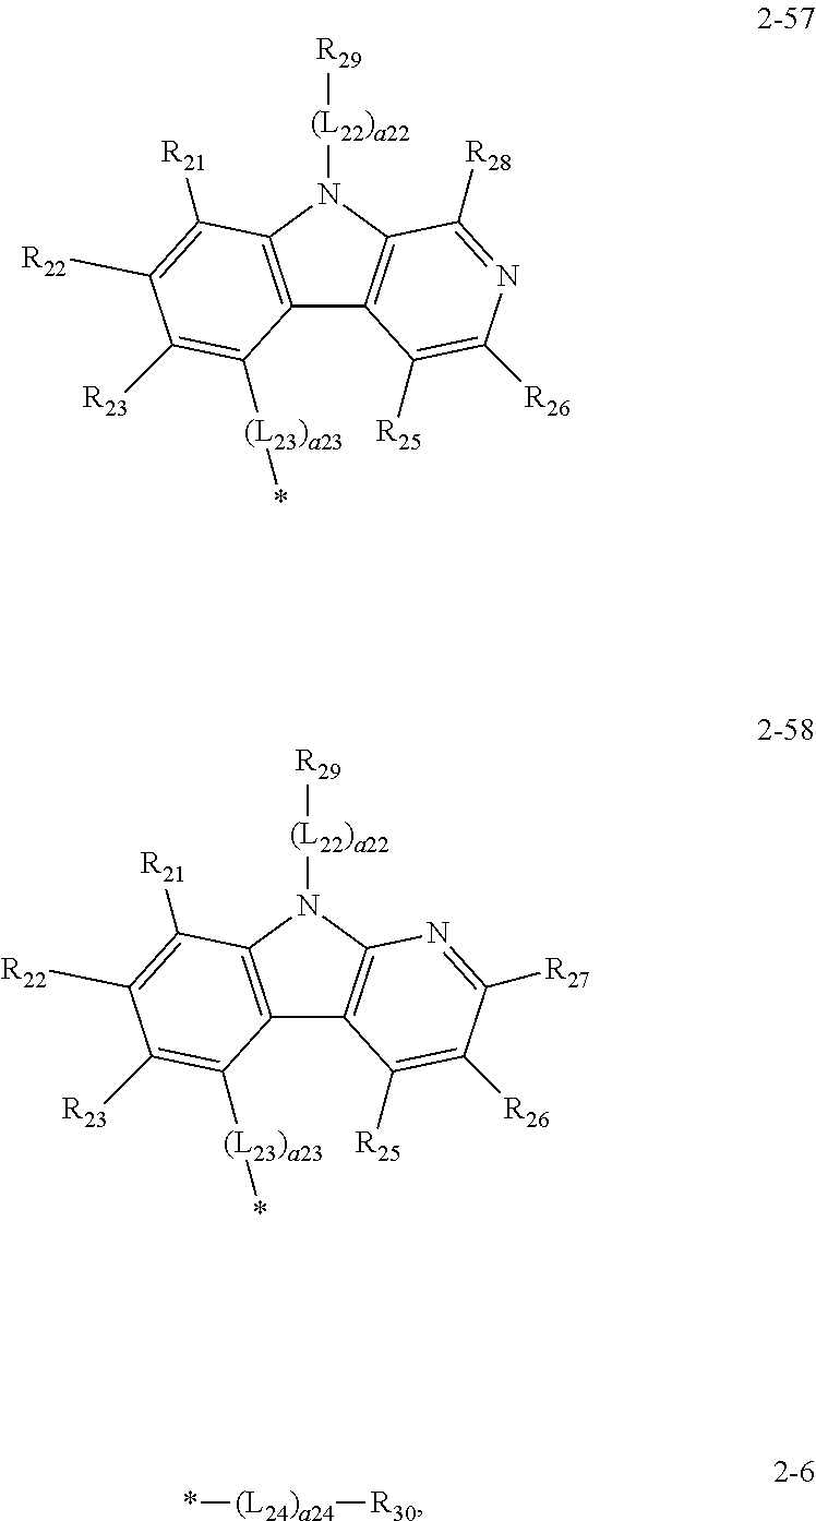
C12=C(N([(L22)a22][R29])C3=C1C([R25])=C([R26])N=C3[R28])C([R21])=C([R22])C([R23])=C2[(L23)a23]*.C12=C(N([(L22)a22][R29])C3=C1C([R25])=C([R26])C([R27])=N3)C([R21])=C([R22])C([R23])=C2[(L23)a23]*.*[(L24)a24][R30]
